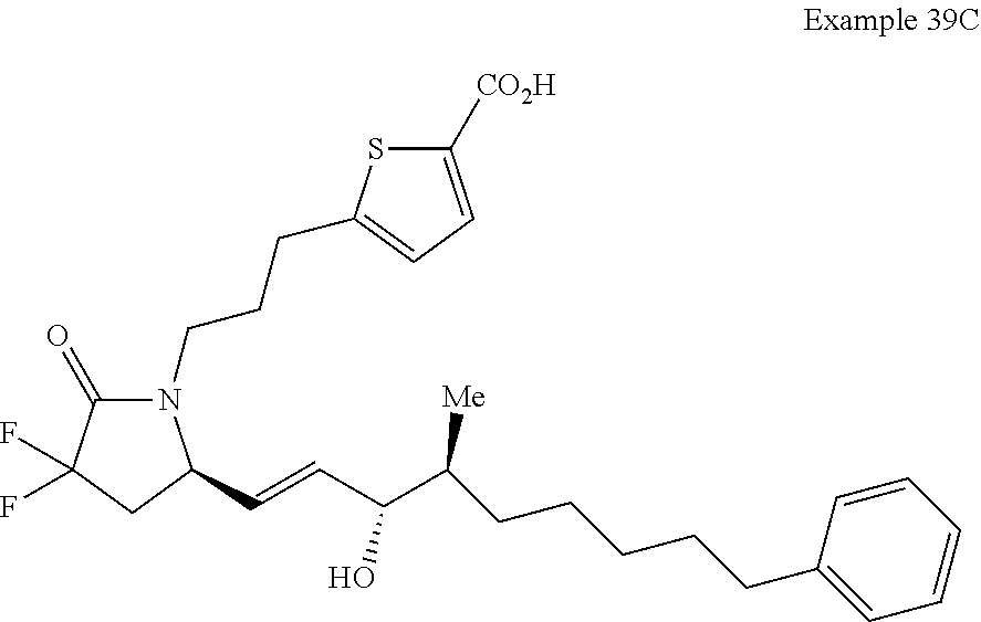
C1(=O)C(F)(F)CC(C=CC(C(CCCCCC2=CC=CC=C2)[Me])O)N1CCCC1=CC=C([CO2H])S1
